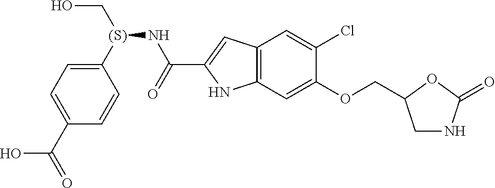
C1([(S)](CO)NC(=O)C2=CC3=C(N2)C=C(OCC2CNC(=O)O2)C(Cl)=C3)=CC=C(C(=O)O)C=C1
